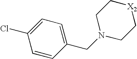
C1=CC(CN2CC[X2]CC2)=CC=C1Cl
